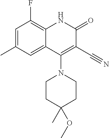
C1=C(C)C=C2C(=C1F)NC(=O)C(C#N)=C2N1CCC(C)(OC)CC1
